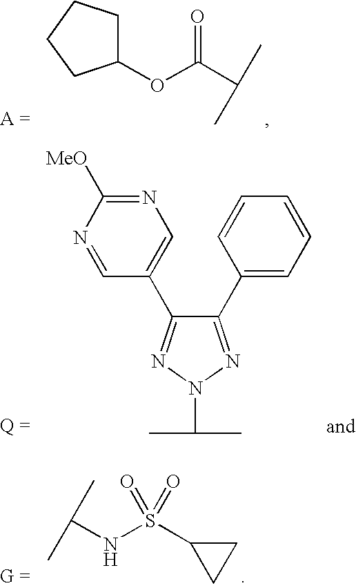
C1(C2=CC=CC=C2)=NN(C(C)C)N=C1C1=CN=C([MeO])N=C1.C1(OC(C(C)C)=O)CCCC1.C(NS(C1CC1)(=O)=O)(C)C
